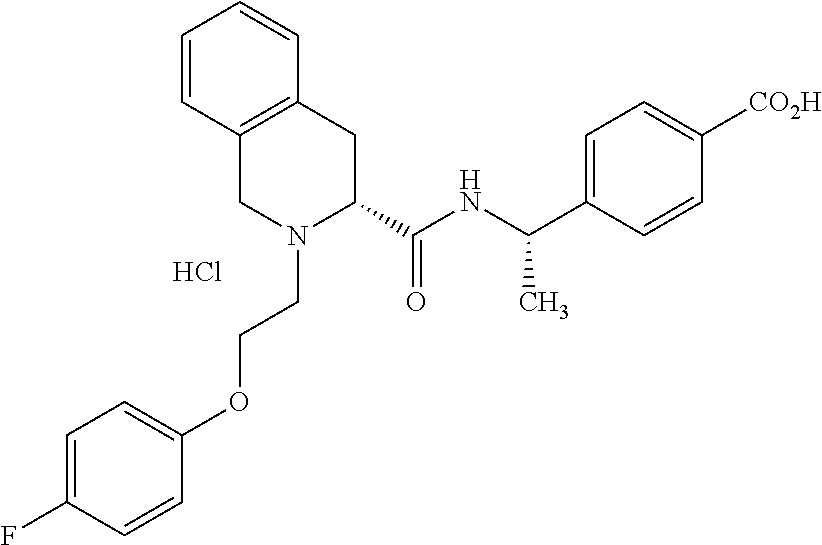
C1=C(F)C=CC(OCCN2C(C(NC(C3=CC=C([CO2H])C=C3)C)=O)CC3=C(C2)C=CC=C3)=C1.Cl
